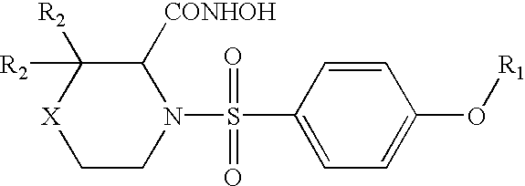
C1CN(S(=O)(=O)C2=CC=C(O[R1])C=C2)C([CONHOH])C([R2])([R2])[X]1
